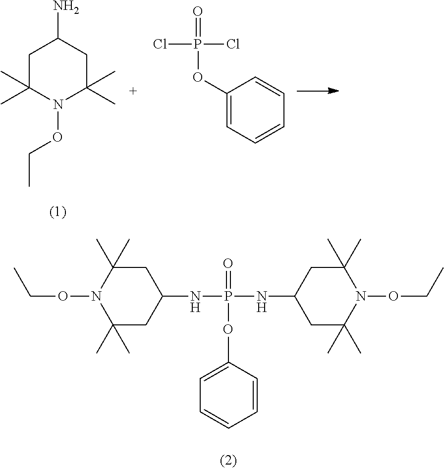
C1C(C)(C)N(OCC)C(C)(C)CC1N.C1(OP(Cl)(Cl)=O)=CC=CC=C1.C1C(C)(C)N(OCC)C(C)(C)CC1NP(=O)(OC1=CC=CC=C1)NC1CC(C)(C)N(OCC)C(C)(C)C1
